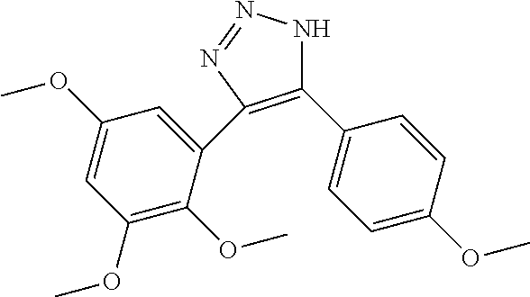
C1(C2=CC=C(OC)C=C2)=C(C2=CC(OC)=CC(OC)=C2OC)N=NN1
